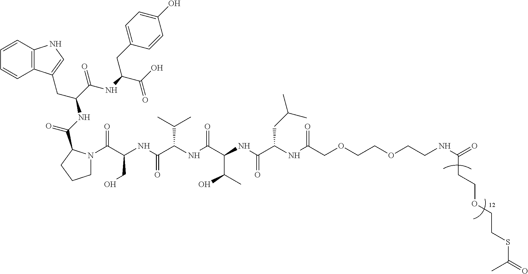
C1=CC2=C(C=C1)C(CC(C(NC(CC1=CC=C(O)C=C1)C(=O)O)=O)NC(=O)C1N(C(=O)C(CO)NC(=O)C(C(C)C)NC(=O)C(C(O)C)NC(=O)C(CC(C)C)NC(=O)COCCOCCNC(CCOCCSC(C)=O)=O)CCC1)=CN2
